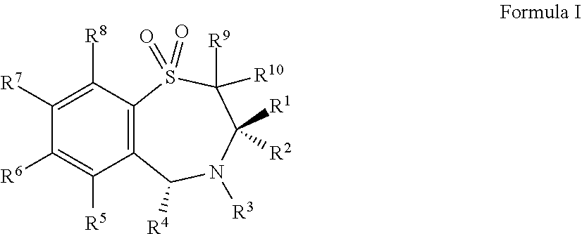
C12=C(C([R8])=C([R7])C([R6])=C1[R5])S(=O)(=O)C([R9])([R10])C([R1])([R2])N([R3])C2[R4]
